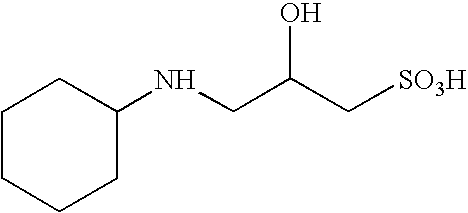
C1CCCC(NCC(C[SO3H])O)C1
